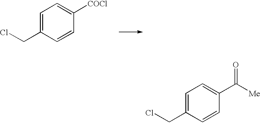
C1=C(CCl)C=CC([COCl])=C1.C1=C(CCl)C=CC(C([Me])=O)=C1
